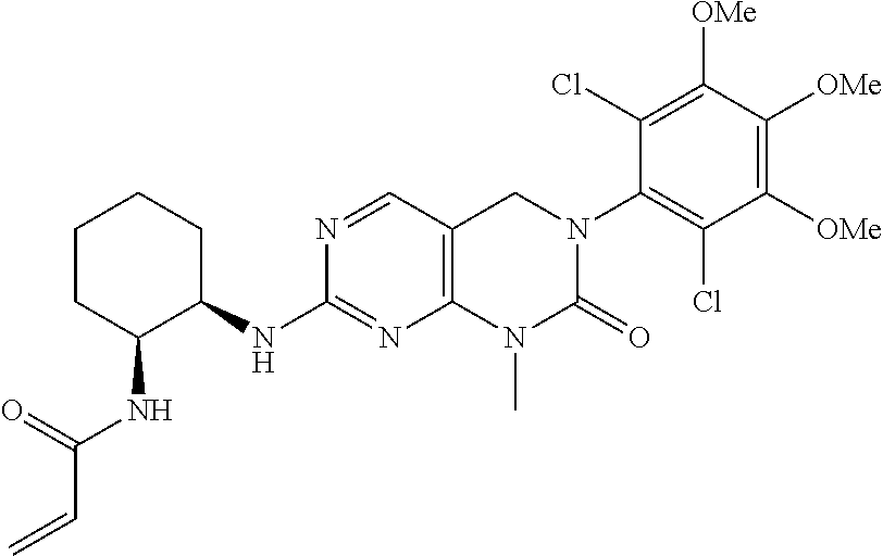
N(C1=NC2=C(C=N1)CN(C1=C(Cl)C([OMe])=C([OMe])C([OMe])=C1Cl)C(=O)N2C)C1CCCCC1NC(C=C)=O
